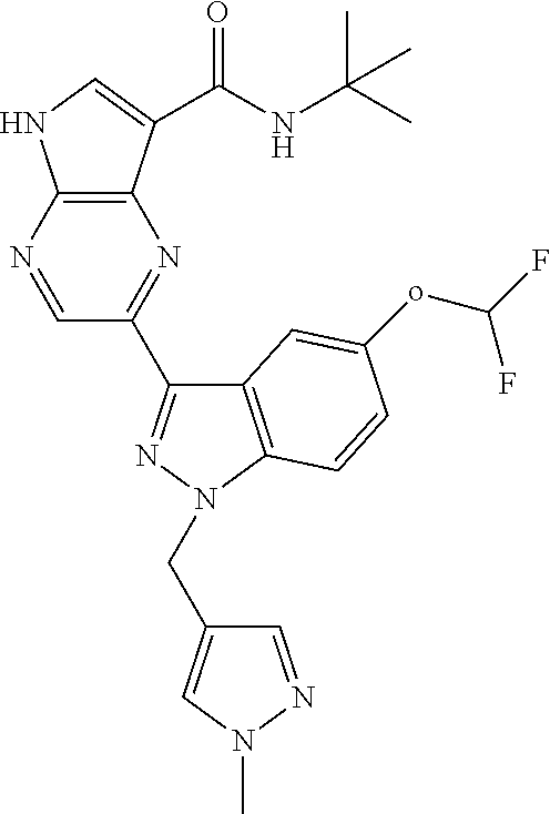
C1=NC2=C(N=C1C1=NN(CC3=CN(C)N=C3)C3=C1C=C(oC(F)F)C=C3)C(C(NC(C)(C)C)=O)=CN2
